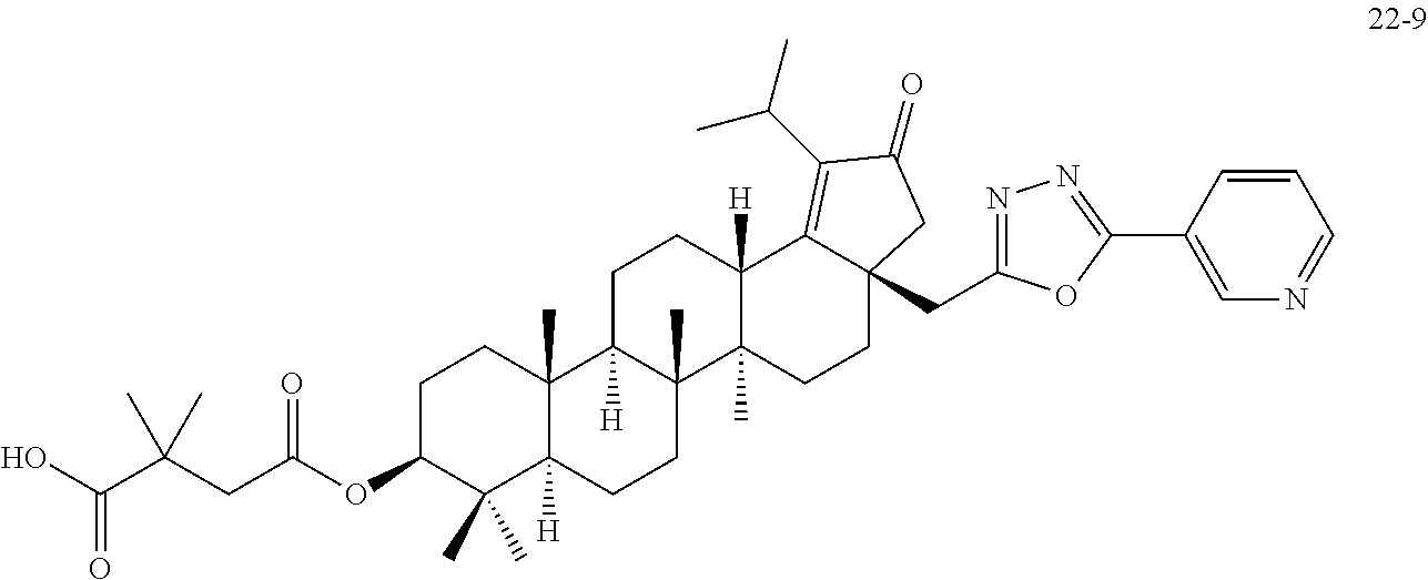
O=C(O)C(CC(OC1C(C)(C)C2([H])C(C)(CC1)C1([H])C(C)(CC2)C2(C)C([H])(CC1)C1=C(C(C)C)C(=O)CC1(CC1=NN=C(C3=CN=CC=C3)O1)CC2)=O)(C)C
